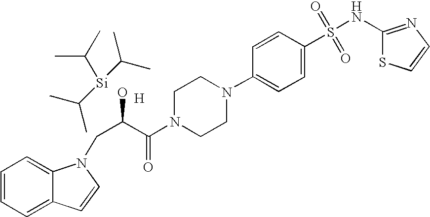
C1=CC=C2C(=C1)N(CC(C(N1CCN(C3=CC=C(S(=O)(=O)NC4=NC=CS4)C=C3)CC1)=O)O)C=C2.[H].CC([Si](C(C)C)C(C)C)C
